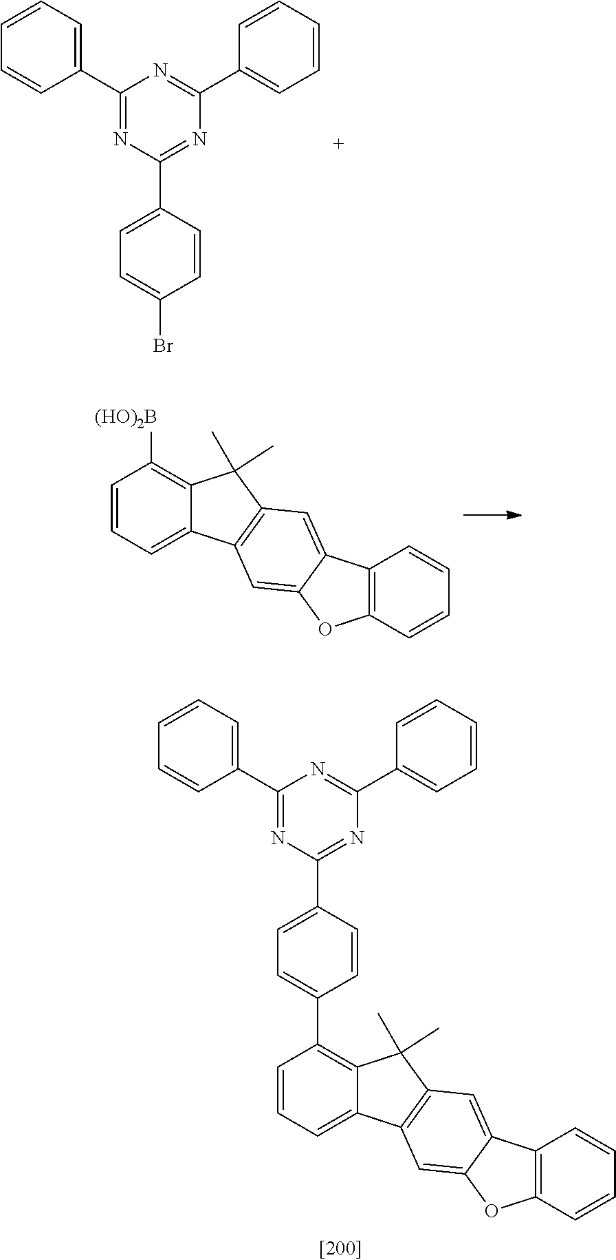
C1(C2=NC(C3=CC=CC=C3)=NC(C3=CC=C(Br)C=C3)=N2)=CC=CC=C1.C12=C([(HO)2B])C=CC=C1C1=C(C2(C)C)C=C2C(=C1)OC1=C2C=CC=C1.C12=C(C3=CC=C(C4=NC(C5=CC=CC=C5)=NC(C5=CC=CC=C5)=N4)C=C3)C=CC=C1C1=C(C2(C)C)C=C2C(=C1)OC1=C2C=CC=C1
